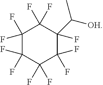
C1(F)(F)C(F)(F)C(F)(F)C(F)(F)C(F)(C([OH])C)C1(F)F
